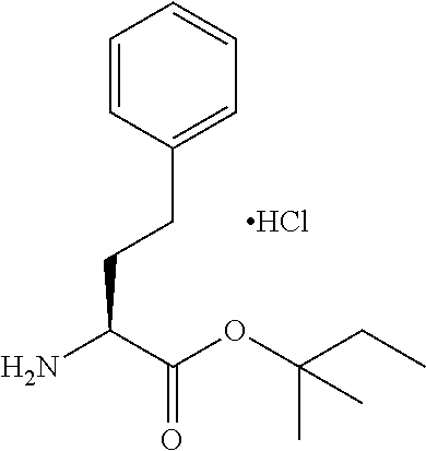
C1=CC(CCC(N)C(OC(CC)(C)C)=O)=CC=C1.Cl
